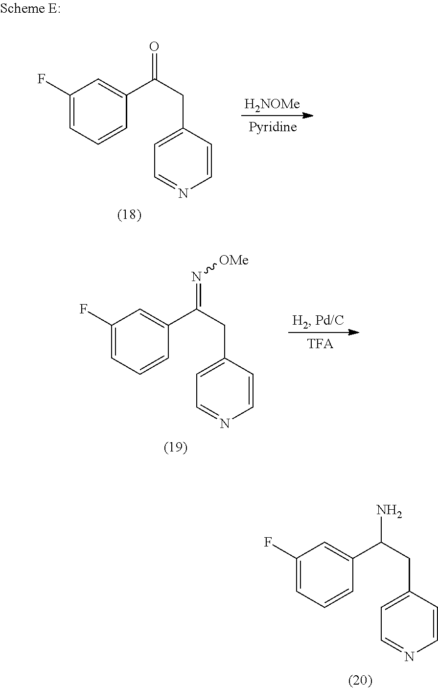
C1(F)=CC=CC(C(CC2=CC=NC=C2)=O)=C1.[H2NOMe].C1(F)=CC=CC(C(CC2=CC=NC=C2)=N[OMe])=C1.C1(F)=CC=CC(C(CC2=CC=NC=C2)N)=C1
